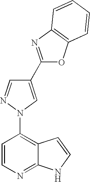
C1(C2=NC3=C(O2)C=CC=C3)=CN(C2=C3C(=NC=C2)NC=C3)N=C1
